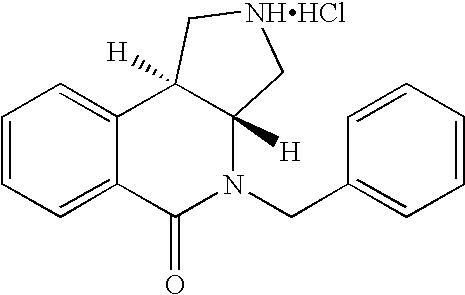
C1=CC=C2C(=C1)C1([H])C([H])(N(CC3=CC=CC=C3)C2=O)C[NHHCl]C1
